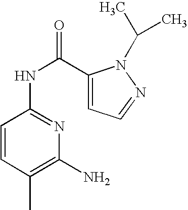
C1=CC(C)=C(N)N=C1NC(C1=CC=NN1C(C)C)=O
